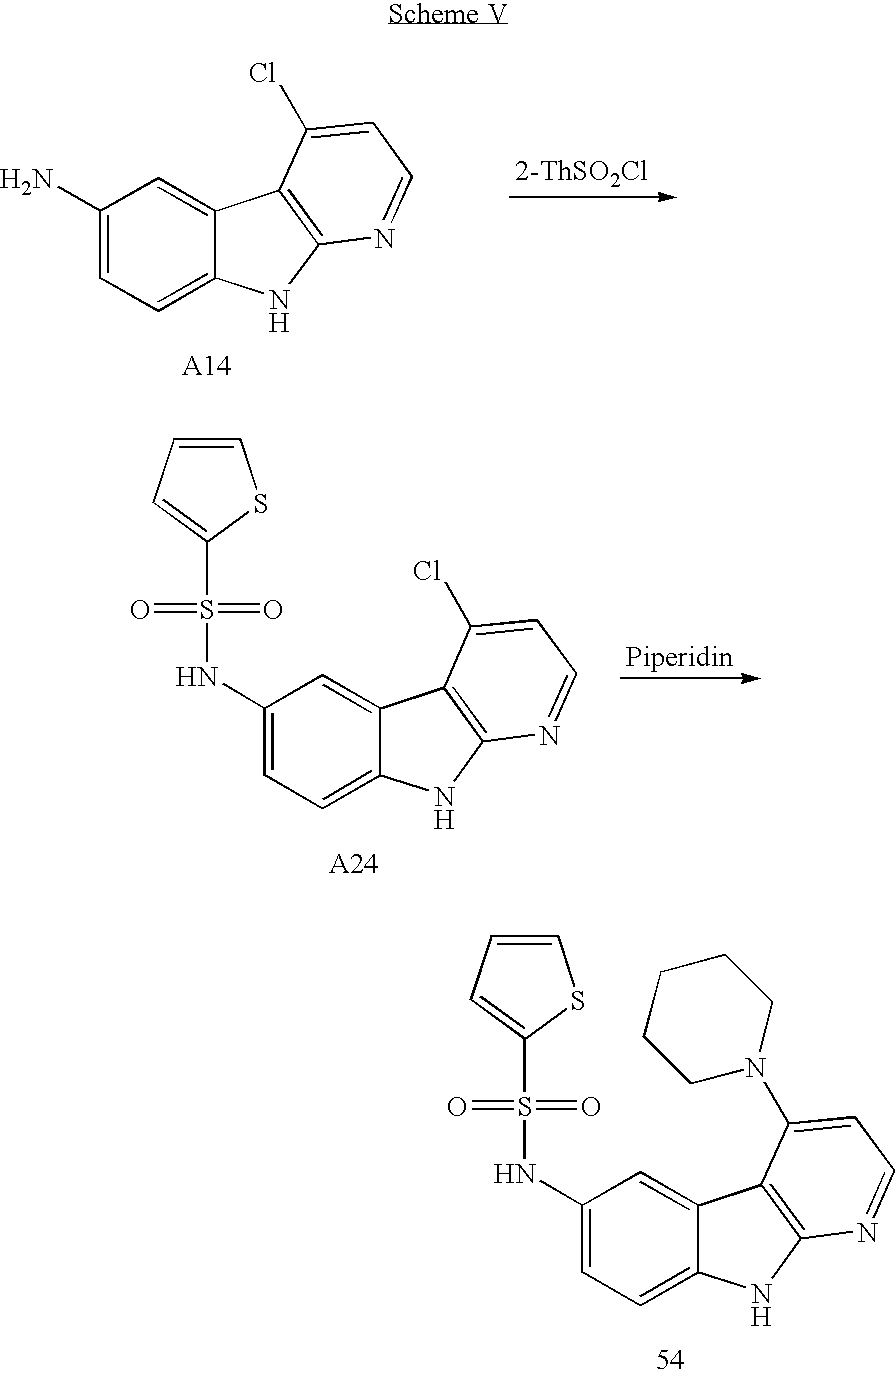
C1(N)=CC=C2C(=C1)C1=C(N2)N=CC=C1Cl.[2-ThSO2Cl].C1(NS(=O)(=O)C2=CC=CS2)=CC=C2C(=C1)C1=C(N2)N=CC=C1Cl.C1(NS(=O)(=O)C2=CC=CS2)=CC=C2C(=C1)C1=C(N2)N=CC=C1N1CCCCC1
